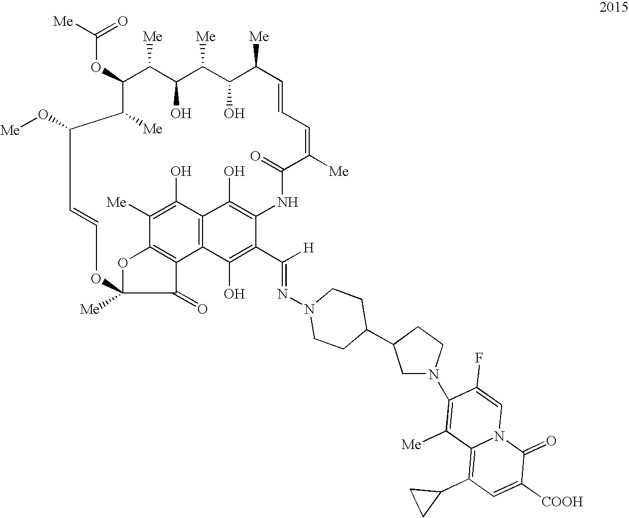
C(OC1C([Me])C(O[Me])C=COC2([Me])OC3=C(C4=C(C(O)=C(NC(=O)C([Me])=CC=CC([Me])C(O)C([Me])C(O)C1[Me])C(C(=NN1CCC(C5CN(C6=C([Me])C7=C(C8CC8)C=C([COOH])C(=O)N7C=C6F)CC5)CC1)[H])=C4O)C(O)=C3[Me])C2=O)([Me])=O
